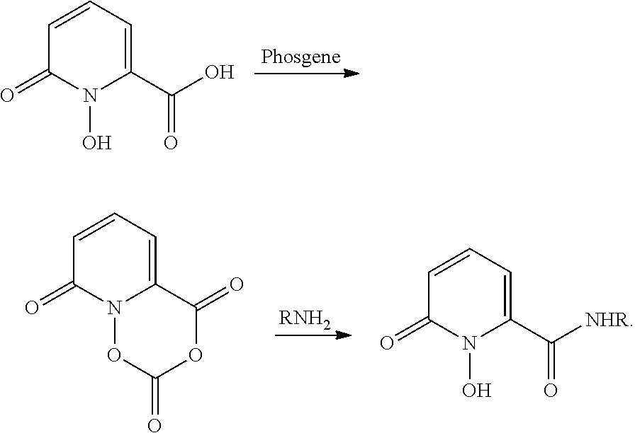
C1=CC=C(C(O)=O)N(O)C1=O.[RNH2].C1=CC=C2N(C1=O)OC(=O)OC2=O.C1=CC=C(C([NHR])=O)N(O)C1=O
